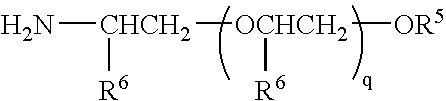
N[CHCH2]([R6])[OCHCH2]([OR5])[R6]
